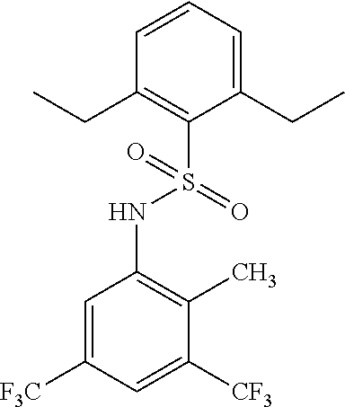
C1=CC=C(CC)C(S(=O)(NC2=C(C)C([CF3])=CC([F3C])=C2)=O)=C1CC
